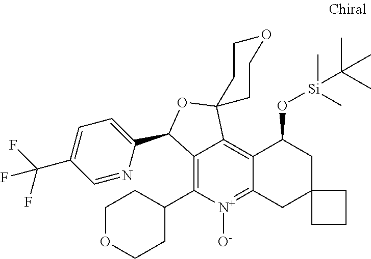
C12=C(C3CCOCC3)[N+]([O-])=C3C(=C1C1(OC2C2=CC=C(C(F)(F)F)C=N2)CCOCC1)C(O[Si](C(C)(C)C)(C)C)CC1(C3)CCC1
